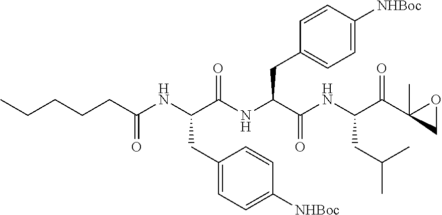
CCCCCC(NC(C(NC(C(NC(C(C1(C)CO1)=O)CC(C)C)=O)CC1=CC=C([NHBoc])C=C1)=O)CC1=CC=C([NHBoc])C=C1)=O
